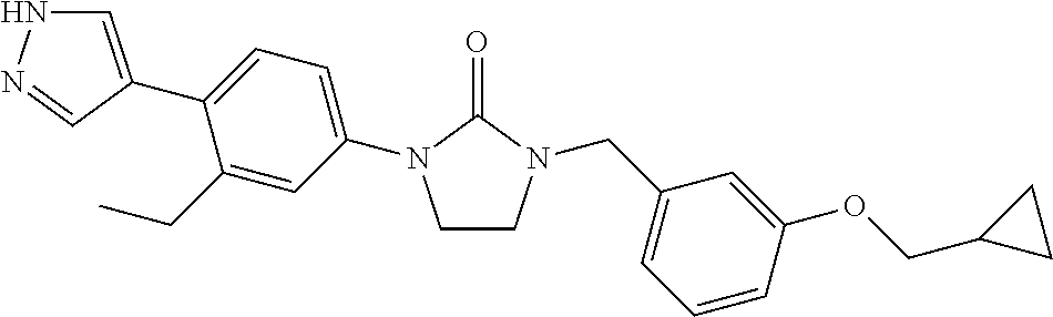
C1(CC)=CC(N2CCN(CC3=CC=CC(OCC4CC4)=C3)C2=O)=CC=C1C1=CNN=C1
